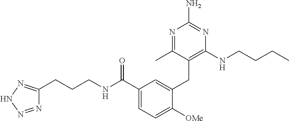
C1(C(NCCCC2=NNN=N2)=O)=CC=C([OMe])C(CC2=C(NCCCC)N=C(N)N=C2C)=C1
